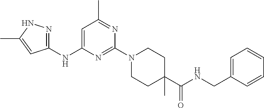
C1(NC2=CC(C)=NC(N3CCC(C)(C(NCC4=CC=CC=C4)=O)CC3)=N2)=NNC(C)=C1
